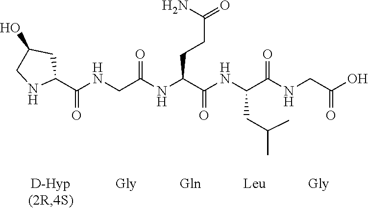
C1(C(NCC(NC(C(NC(C(NCC(O)=O)=O)CC(C)C)=O)CCC(N)=O)=O)=O)CC(O)CN1
